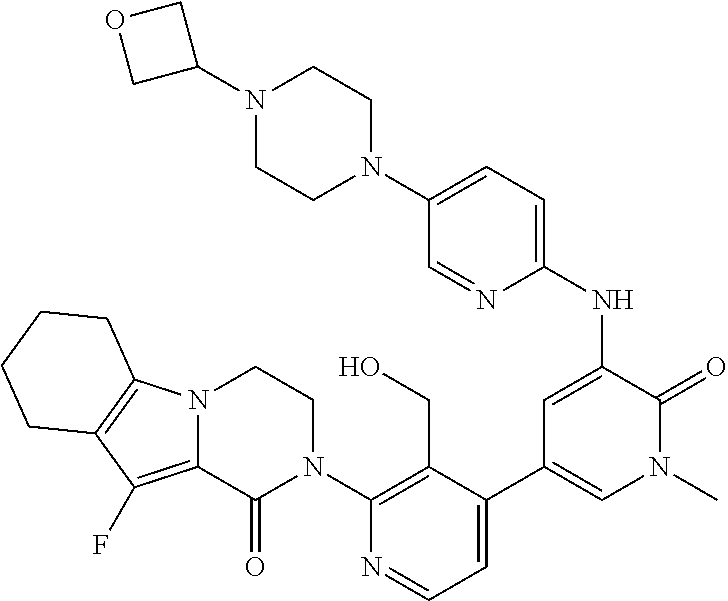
N12C(=C(F)C3=C1CCCC3)C(=O)N(C1=C(CO)C(C3=CN(C)C(=O)C(NC4=CC=C(N5CCN(C6COC6)CC5)C=N4)=C3)=CC=N1)CC2
